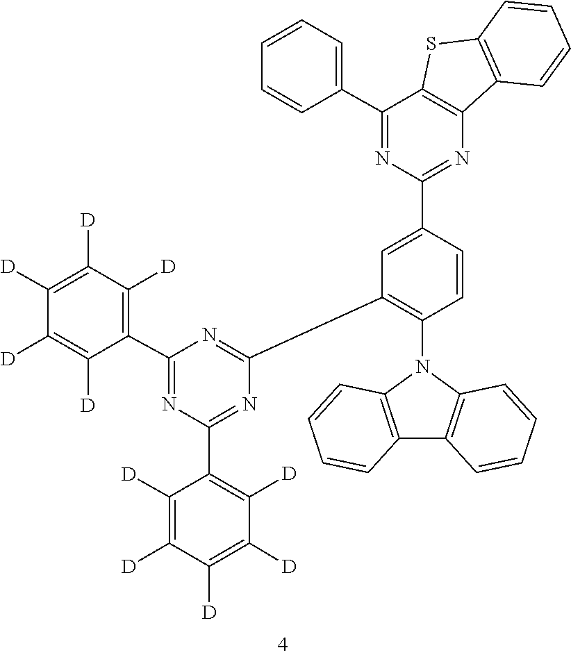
C1(C2=NC(C3=C([D])C([D])=C([D])C([D])=C3[D])=NC(C3=C([D])C([D])=C([D])C([D])=C3[D])=N2)=C(N2C3=C(C4=C2C=CC=C4)C=CC=C3)C=CC(C2=NC3=C(C(C4=CC=CC=C4)=N2)SC2=C3C=CC=C2)=C1
